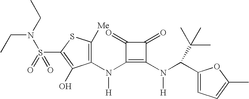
N(C1=C(N(C(C2=CC=C(C)O2)C(C)(C)C)[H])C(=O)C1=O)([H])C1=C([Me])SC(S(=O)(N(CC)CC)=O)=C1O
